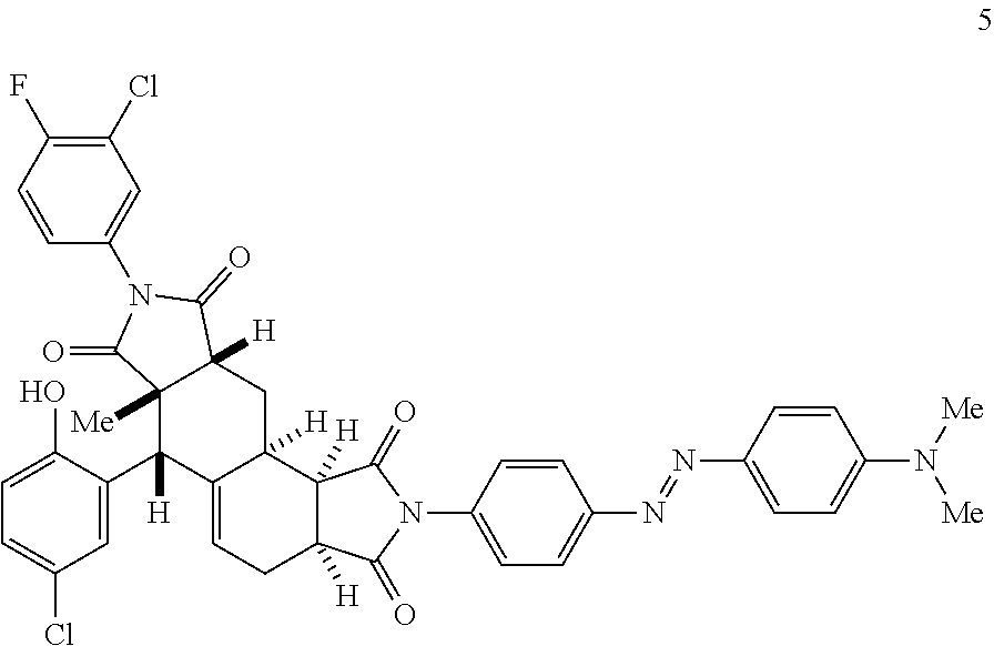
C1=CC(F)=C(Cl)C=C1N1C(=O)C2([H])C([Me])(C(C3=CC(Cl)=CC=C3O)([H])C3=CCC4([H])C([H])(C3([H])C2)C(=O)N(C2=CC=C(N=NC3=CC=C(N([Me])[Me])C=C3)C=C2)C4=O)C1=O
